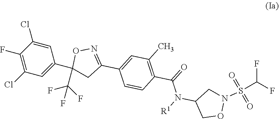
C1=C(Cl)C(F)=C(Cl)C=C1C1(C(F)(F)F)CC(C2=CC(C)=C(C(=O)N([R1])C3CON(S(C(F)F)(=O)=O)C3)C=C2)=NO1
